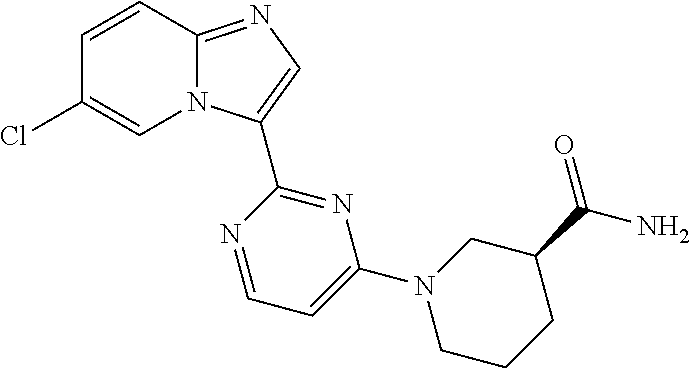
C12=NC=C(C3=NC(N4CCCC(C(N)=O)C4)=CC=N3)N1C=C(Cl)C=C2
